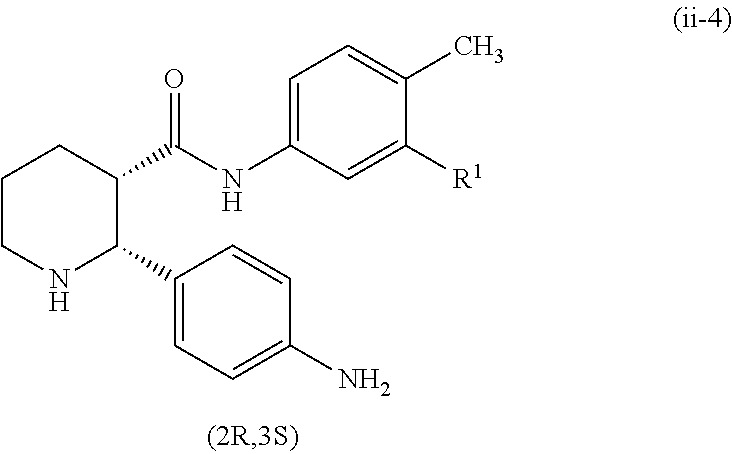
C1CNC(C2=CC=C(N)C=C2)C(C(NC2=CC=C(C)C([R1])=C2)=O)C1
